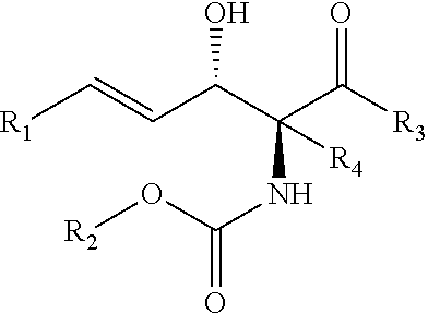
[R1]C=CC(C(C([R3])=O)(NC(=O)O[R2])[R4])O
